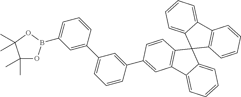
C1(C)(C)OB(C2=CC=CC(C3=CC=CC(C4=CC5=C(C6(C7=C(C8=CC=CC=C86)C=CC=C7)C6=CC=CC=C65)C=C4)=C3)=C2)OC1(C)C
